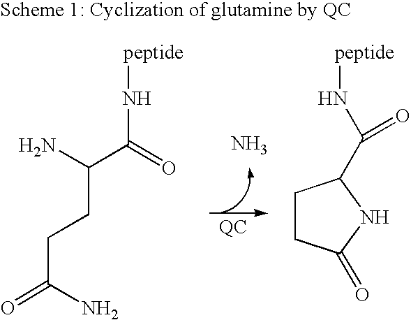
C(C(N)=O)CC(C(=O)N[peptide])N.N.C1CC(=O)NC1C(N[peptide])=O
